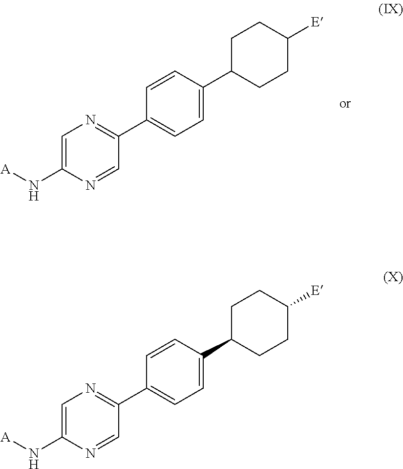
C1=C(N[A])N=CC(C2=CC=C(C3CCC([E])CC3)C=C2)=N1.C1=C(N[A])N=CC(C2=CC=C(C3CCC([E])CC3)C=C2)=N1
